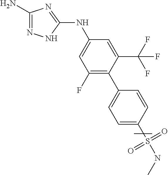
C1(N)=NNC(NC2=CC(F)=C(C3=CC=C(S(=O)(=O)NC)C=C3)C(C(F)(F)F)=C2)=N1
